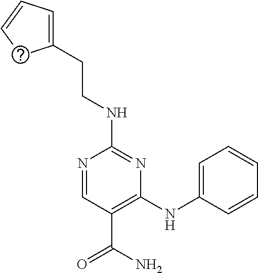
C1(NCCC2=CC=CC2)=NC(NC2=CC=CC=C2)=C(C(=O)N)C=N1
